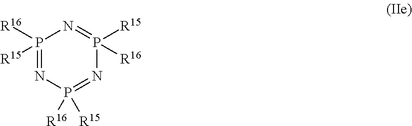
P1([R16])([R15])=NP([R16])([R15])=NP([R16])([R15])=N1
